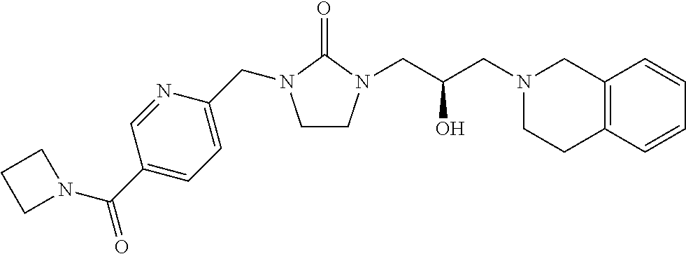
C1CN(CC(CN2CCC3=C(C2)C=CC=C3)O)C(=O)N1CC1=CC=C(C(N2CCC2)=O)C=N1
